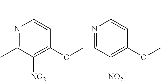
N1=C(C)C([NO2])=C(OC)C=C1.N1=CC([NO2])=C(OC)C=C1C
